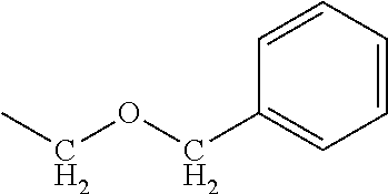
C1=CC=CC(COCC)=C1
